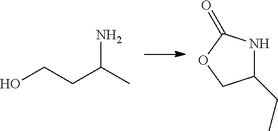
OCCC(C)N.C1(CC)NC(=O)OC1
